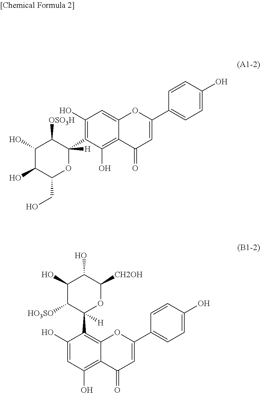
C1(O)=C(C2([H])OC(CO)C(O)C(O)C2[OSO3H])C(O)=C2C(=C1)OC(C1=CC=C(O)C=C1)=CC2=O.C1(O)=CC(O)=C2C(=C1C1([H])OC([CH2OH])C(O)C(O)C1[HO3SO])OC(C1=CC=C(O)C=C1)=CC2=O
